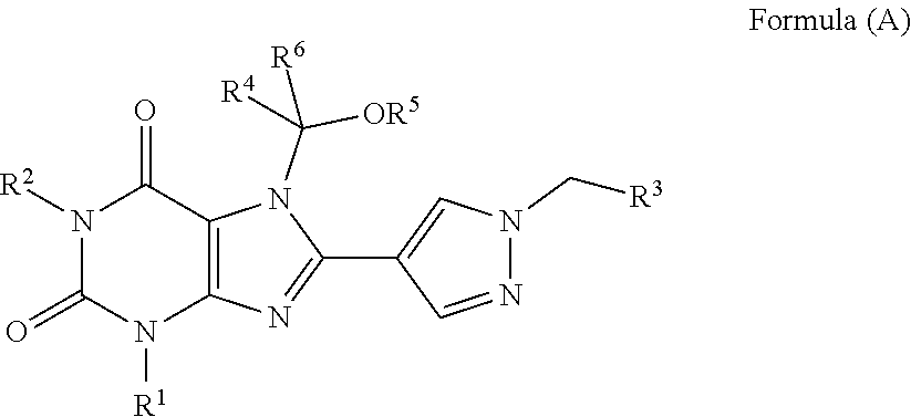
N1([R2])C(=O)N([R1])C2=C(C1=O)N(C([R6])([OR5])[R4])C(C1=CN(C[R3])N=C1)=N2
